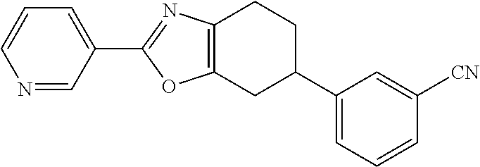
N1=CC(C2=NC3=C(O2)CC(C2=CC=CC([CN])=C2)CC3)=CC=C1
